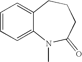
C1=CC=C2C(=C1)CCCC(=O)N2C
